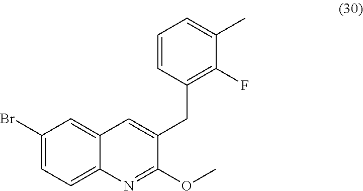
C1(CC2=CC3=CC(Br)=CC=C3N=C2OC)=C(F)C(C)=CC=C1
